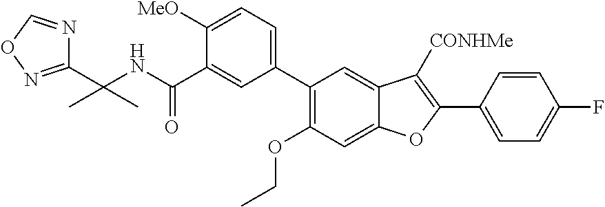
N(C(C1=CC(C2=C(OCC)C=C3C(=C2)C([CONHMe])=C(C2=CC=C(F)C=C2)O3)=CC=C1[MeO])=O)C(C)(C)C1=NOC=N1
